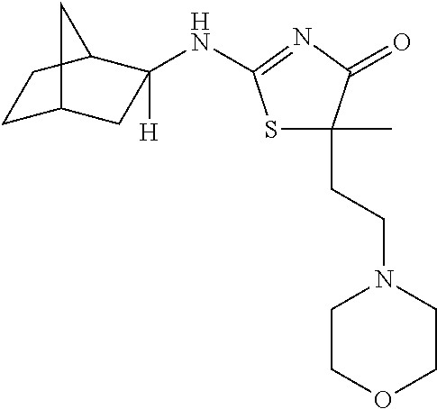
C1C2CC([H])(NC3=NC(=O)C(C)(CCN4CCOCC4)S3)C(C1)C2
